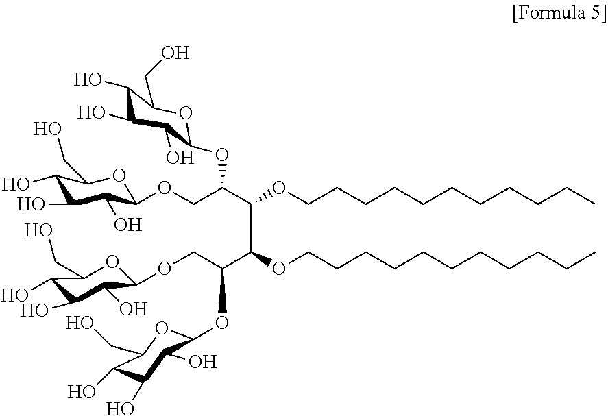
C1(O)C(O)C(O)C(OCC(C(C(C(COC2C(O)C(O)C(O)C(CO)O2)OC2C(O)C(O)C(O)C(CO)O2)OCCCCCCCCCCC)OCCCCCCCCCCC)OC2C(O)C(O)C(O)C(CO)O2)OC1CO
